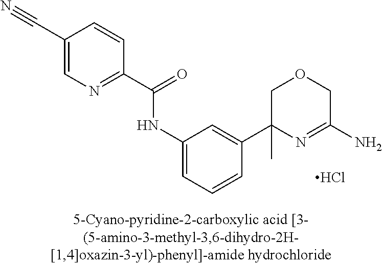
Cl.C(=O)(NC1=CC=CC(C2(C)N=C(N)COC2)=C1)C1=NC=C(C#N)C=C1
